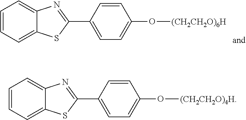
C1(C2=NC3=CC=CC=C3S2)=CC=C(O[(CH2CH2O)4H])C=C1.C1(C2=NC3=CC=CC=C3S2)=CC=C(O[(CH2CH2O)6H])C=C1
